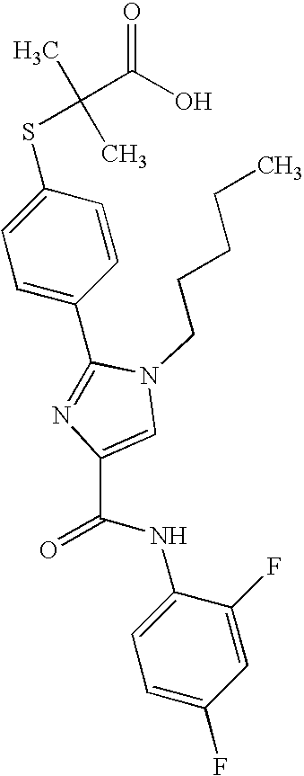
C1(C2=NC(C(NC3=CC=C(F)C=C3F)=O)=CN2CCCCC)=CC=C(SC(C)(C)C(O)=O)C=C1
